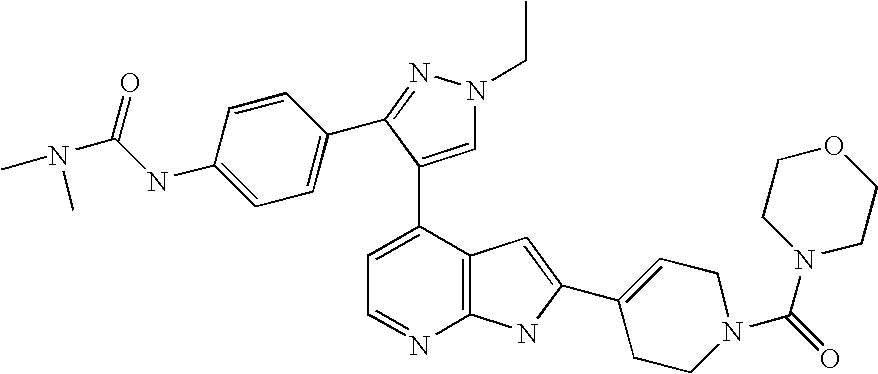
C1=C(C2=CN(CC)N=C2C2=CC=C(NC(=O)N(C)C)C=C2)C2=C(N=C1)NC(C1=CCN(C(=O)N3CCOCC3)CC1)=C2
